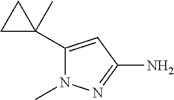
C1(C2(C)CC2)=CC(N)=NN1C
